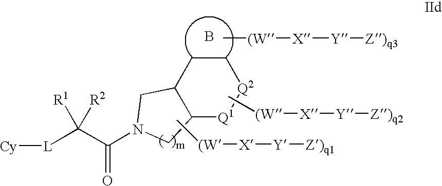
[(W]([X][Y][Z)q3])C.[Cy][L]C(C(=O)N1CC2CC[Q2][Q1]C2C1)([R1])[R2].[(W]([X][Y][Z)q2])C.[(W]([X][Y][Z)q1])C.B
